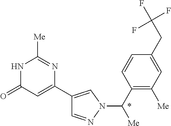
C1=NN(C(C2=C([Me])C=C(CC(F)(F)F)C=C2)[Me])C=C1C1=CC(=O)NC([Me])=N1
